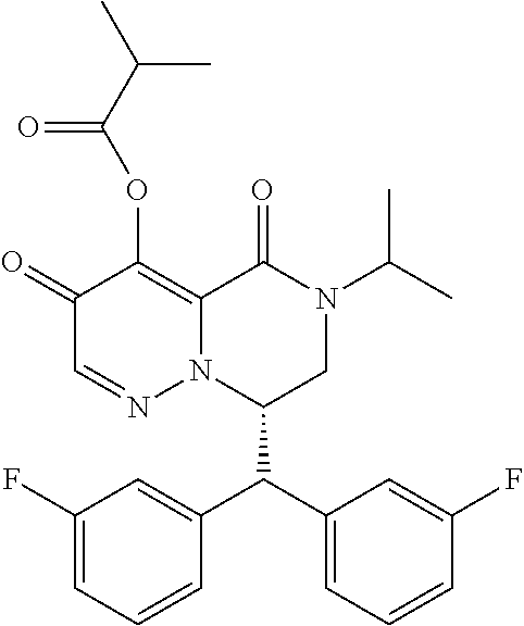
C1(=O)C=NN2C(=C1OC(C(C)C)=O)C(=O)N(C(C)C)CC2C(C1=CC=CC(F)=C1)C1=CC(F)=CC=C1
